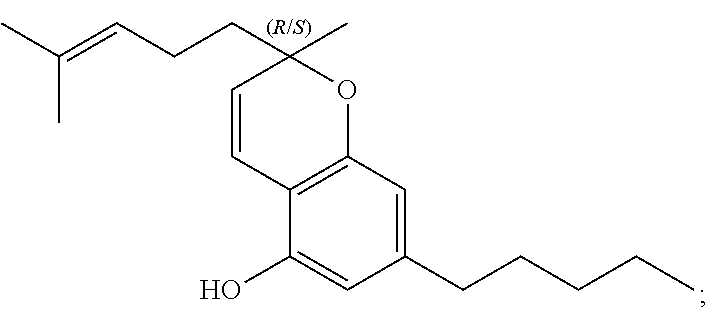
C12=C(C(O)=CC(CCCCC)=C1)C=CC(CCC=C(C)C)(C)O2
